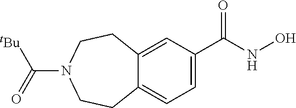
C12=CC=C(C(NO)=O)C=C1CCN(C(=O)[tBu])CC2
